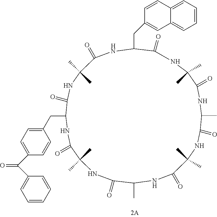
N1C(=O)C(C)(C)NC(=O)C(CC2=CC3=CC=CC=C3C=C2)NC(=O)C(C)(C)NC(=O)C(CC2=CC=C(C(C3=CC=CC=C3)=O)C=C2)NC(=O)C(C)(C)NC(=O)C(C)NC(=O)C(C)(C)NC(=O)C1C
